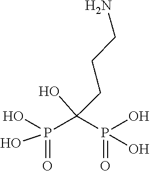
P(O)(O)(C(P(O)(O)=O)(O)CCCN)=O
